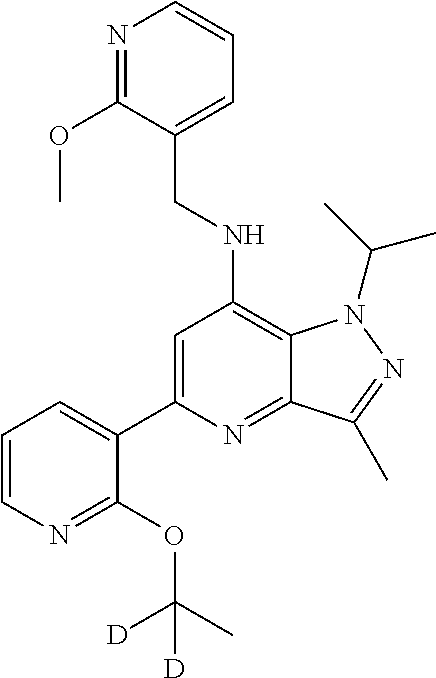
N1=C(OC)C(CNC2=C3C(=NC(C4=CC=CN=C4OC([D])(C)[D])=C2)C(C)=NN3C(C)C)=CC=C1
